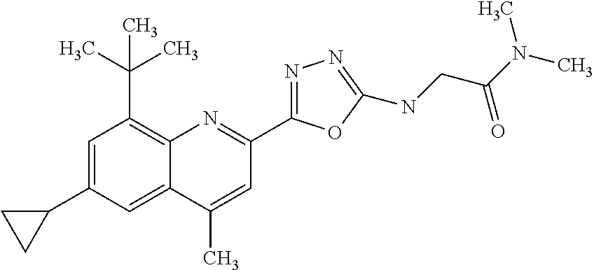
C1(C)=CC(C2=NN=C(NCC(N(C)C)=O)O2)=NC2=C(C(C)(C)C)C=C(C3CC3)C=C12
